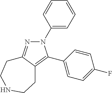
N1(C2=CC=CC=C2)N=C2C(=C1C1=CC=C(F)C=C1)CCNCC2
